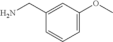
C1=C(OC)C=C(CN)C=C1
